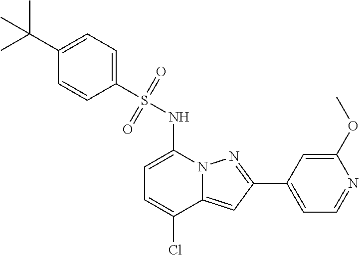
C1(C2=NN3C(=C2)C(Cl)=CC=C3NS(=O)(=O)C2=CC=C(C(C)(C)C)C=C2)=CC=NC(OC)=C1
